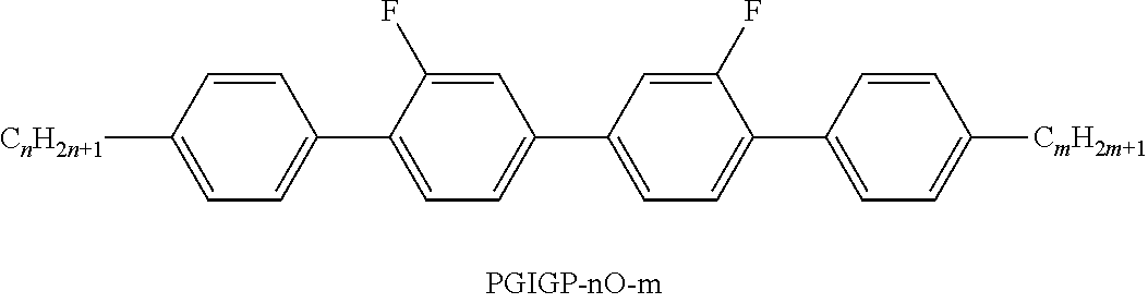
C1=C([CnH2n+1])C=CC(C2=CC=C(C3=CC=C(C4=CC=C([CmH2m+1])C=C4)C(F)=C3)C=C2F)=C1
